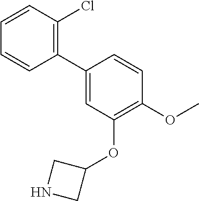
C1(C2=C(Cl)C=CC=C2)=CC(OC2CNC2)=C(OC)C=C1
